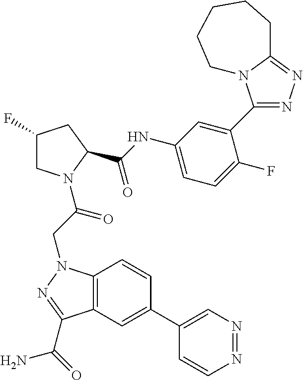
C1(C2=CC3=C(C=C2)N(CC(=O)N2CC(F)CC2C(NC2=CC=C(F)C(C4=NN=C5N4CCCCC5)=C2)=O)N=C3C(=O)N)=CN=NC=C1
